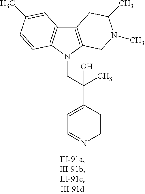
C12=C(N(CC(C3=CC=NC=C3)(C)O)C3=C1C=C(C)C=C3)CN(C)C(C)C2
